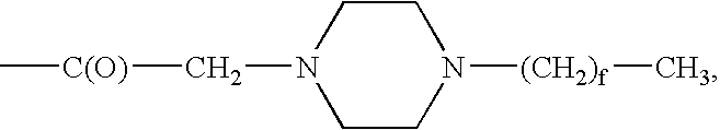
C(N1CCN([(CH2)f]C)CC1)[C(O)]C
